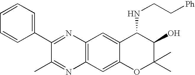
C12=C(C=C3C(=C1)C(NCC[Ph])C(O)C(C)(C)O3)N=C(C)C(C1=CC=CC=C1)=N2
